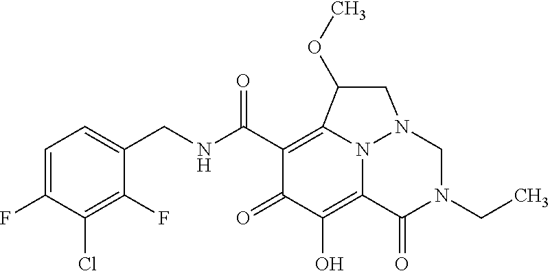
C1=C(F)C(Cl)=C(F)C(CNC(C2=C3N4C(=C(O)C2=O)C(=O)N(CC)CN4CC3OC)=O)=C1
